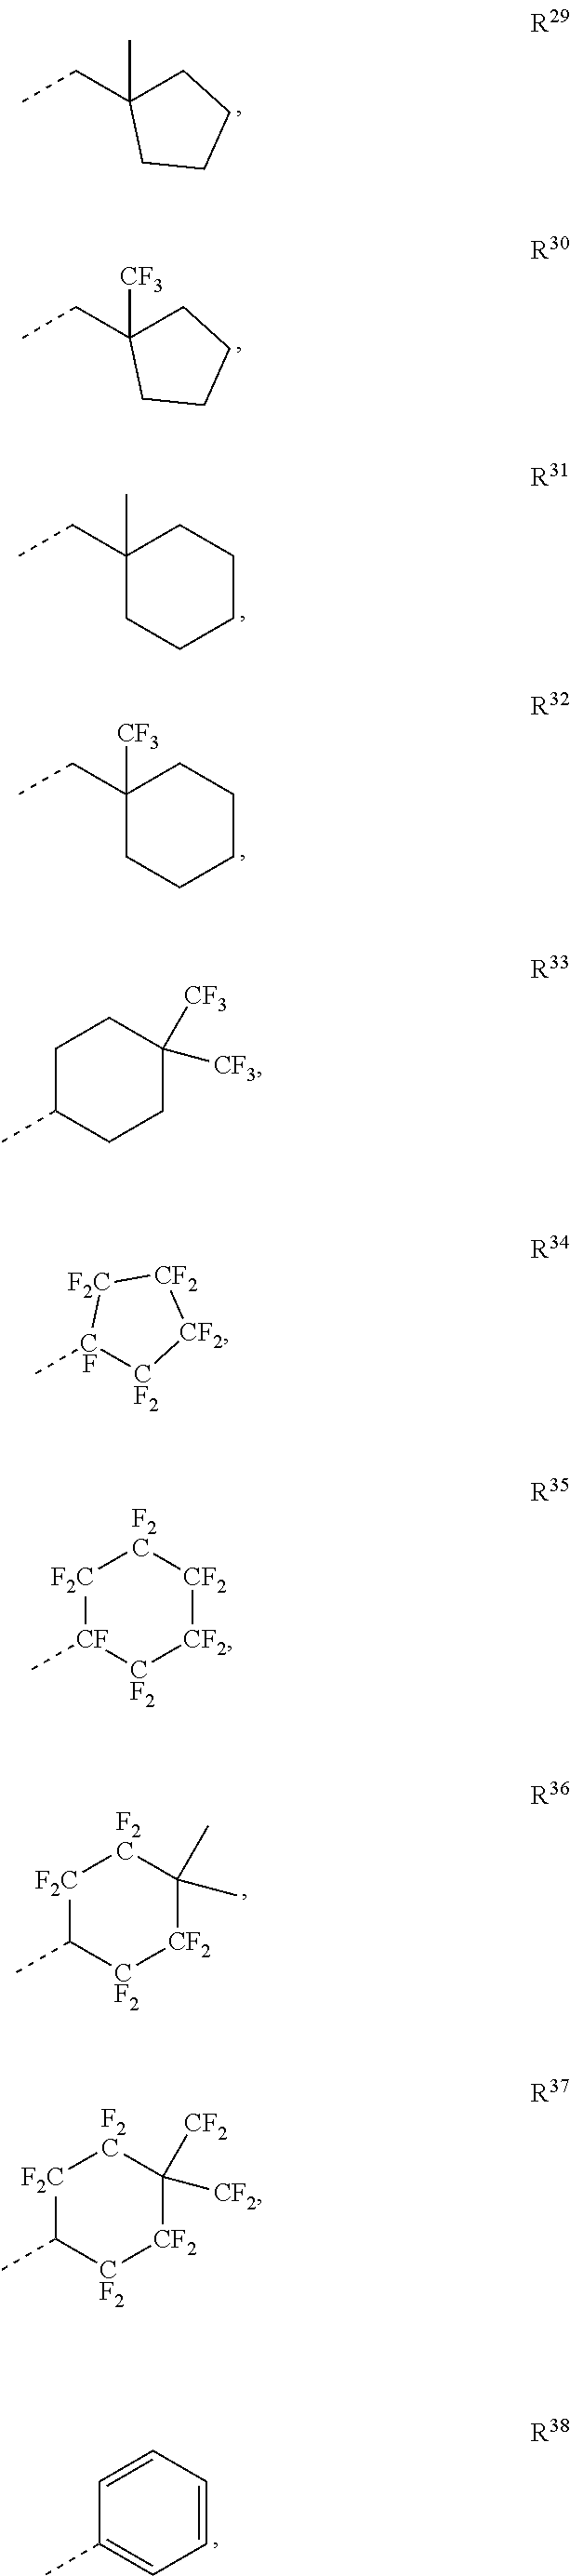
CCC1(C)CCCC1.CCC1([CF3])CCCC1.CCC1(C)CCCCC1.CCC1([CF3])CCCCC1.C1C(C)CCC([CF3])([CF3])C1.[F2C]1[CF](C)[CF2][CF2][CF2][F2C]1.[F2C]1C(C)[CF2][CF2]C([CF2])([CF2])[F2C]1.[F2C]1C(C)[CF2][CF2]C(C)(C)[F2C]1.C1=CC(C)=CC=C1.C[CF]1[CF2][CF2][CF2][F2C]1
